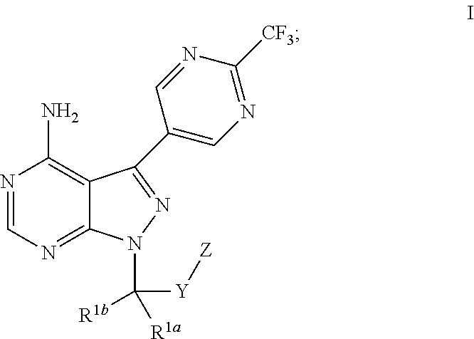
N1=CN=C2C(=C1N)C(C1=CN=C([CF3])N=C1)=NN2C([R1b])([Y][Z])[R1a]
